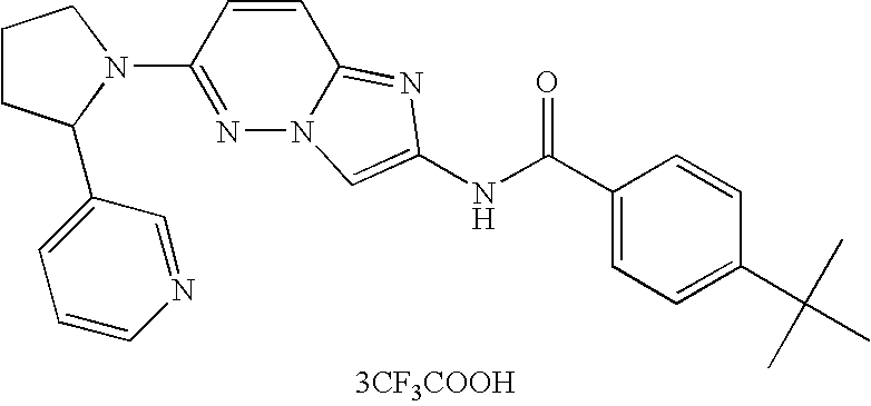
[3CF3COOH].N1=C(N2CCCC2C2=CC=CN=C2)C=CC2=NC(NC(=O)C3=CC=C(C(C)(C)C)C=C3)=CN12
